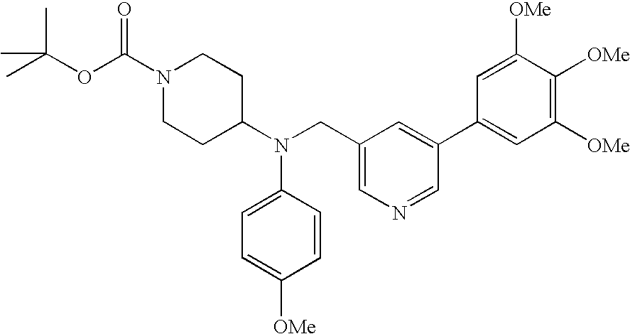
O(C(C)(C)C)C(N1CCC(N(CC2=CN=CC(C3=CC([OMe])=C([OMe])C([OMe])=C3)=C2)C2=CC=C([OMe])C=C2)CC1)=O
